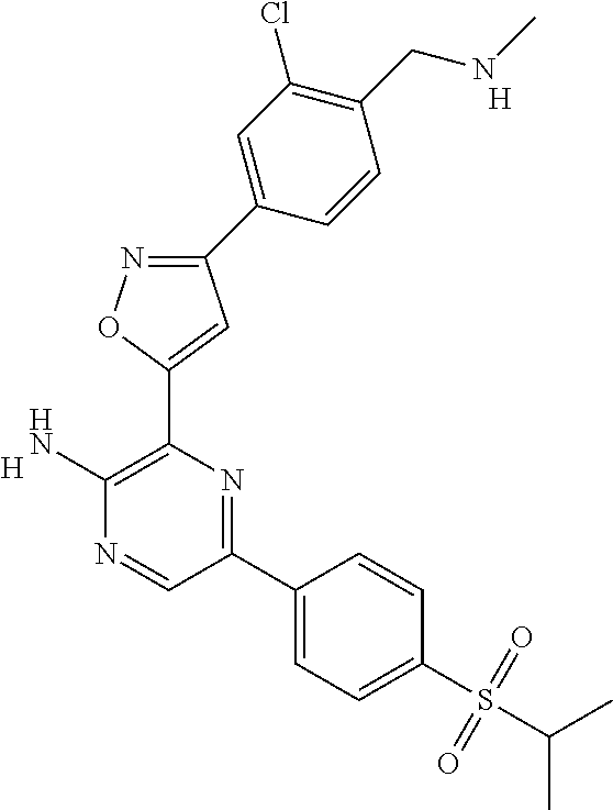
C1(N)=C(C2=CC(C3=CC(Cl)=C(CNC)C=C3)=NO2)N=C(C2=CC=C(S(C(C)C)(=O)=O)C=C2)C=N1.[H].[H]
